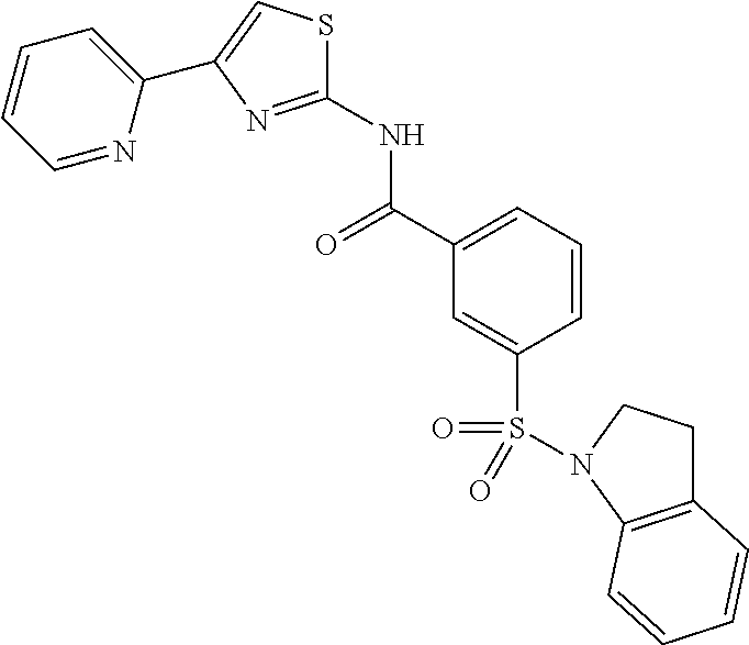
C1(NC(=O)C2=CC=CC(S(=O)(=O)N3CCC4=C3C=CC=C4)=C2)=NC(C2=CC=CC=N2)=CS1
